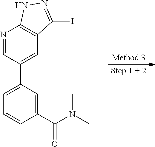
N1=CC(C2=CC=CC(C(N(C)C)=O)=C2)=CC2=C1NN=C2I
